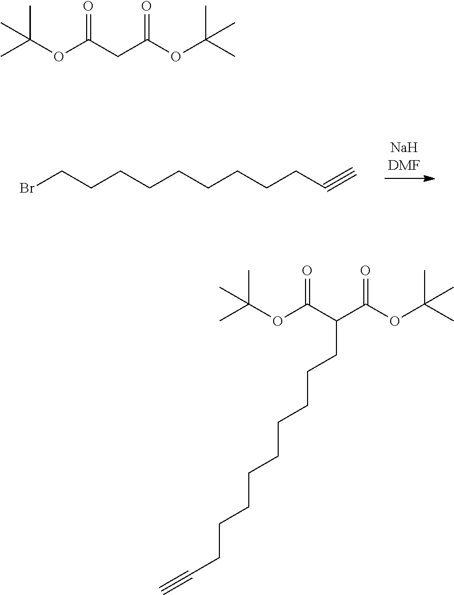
CC(OC(CC(OC(C)(C)C)=O)=O)(C)C.CC(OC(C(C(OC(C)(C)C)=O)CCCCCCCCCC#C)=O)(C)C.C(CCCCCCCCC#C)Br
